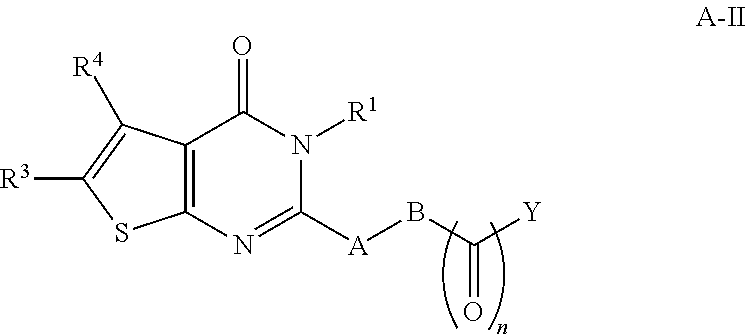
C12=C(C(=O)N([R1])C([A]BC([Y])=O)=N1)C([R4])=C([R3])S2
